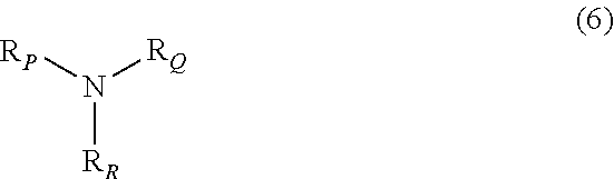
N([RR])([RP])[RQ]
